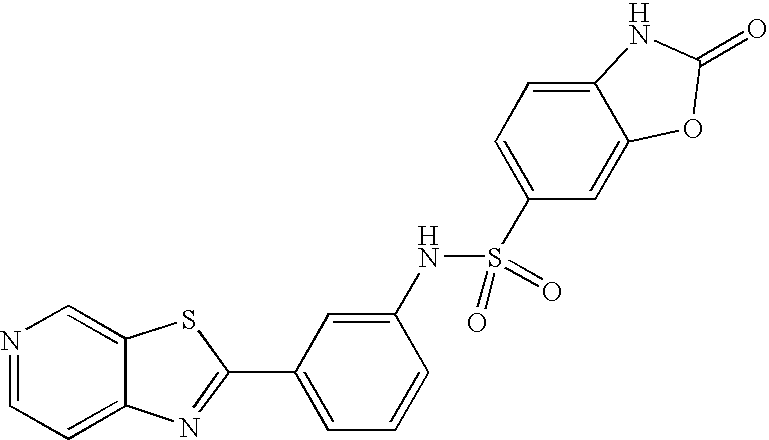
C12=CC=NC=C1SC(C1=CC=CC(NS(C3=CC=C4C(=C3)OC(=O)N4)(=O)=O)=C1)=N2
